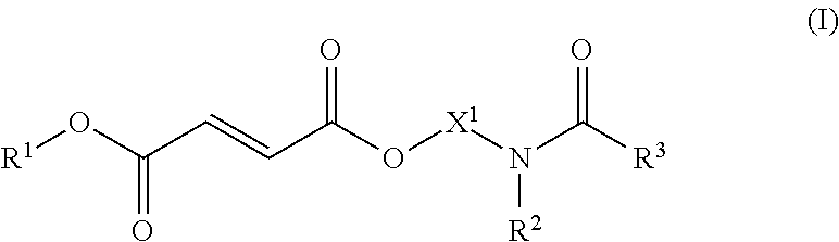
[R1]OC(C=CC(O[X1]N(C([R3])=O)[R2])=O)=O
